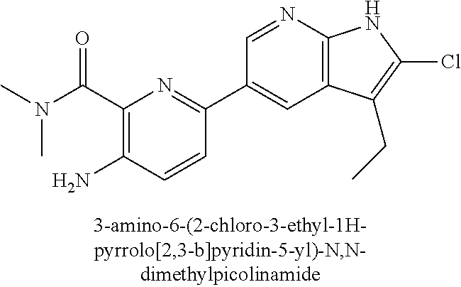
C(C1=C(N)C=CC(C2=CC3=C(N=C2)NC(Cl)=C3CC)=N1)(=O)N(C)C
